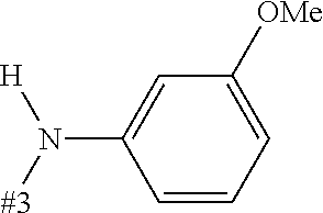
C1(N([#3])[H])=CC([OMe])=CC=C1
